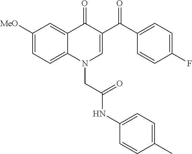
C1([MeO])=CC=C2C(=C1)C(=O)C(C(C1=CC=C(F)C=C1)=O)=CN2CC(NC1=CC=C(C)C=C1)=O
